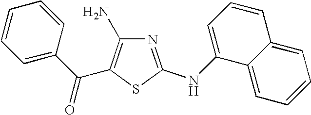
C1=CC=C(C(=O)C2=C(N)N=C(NC3=CC=CC4=CC=CC=C34)S2)C=C1
